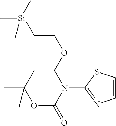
C1=CSC(N(C(=O)OC(C)(C)C)COCC[Si](C)(C)C)=N1
